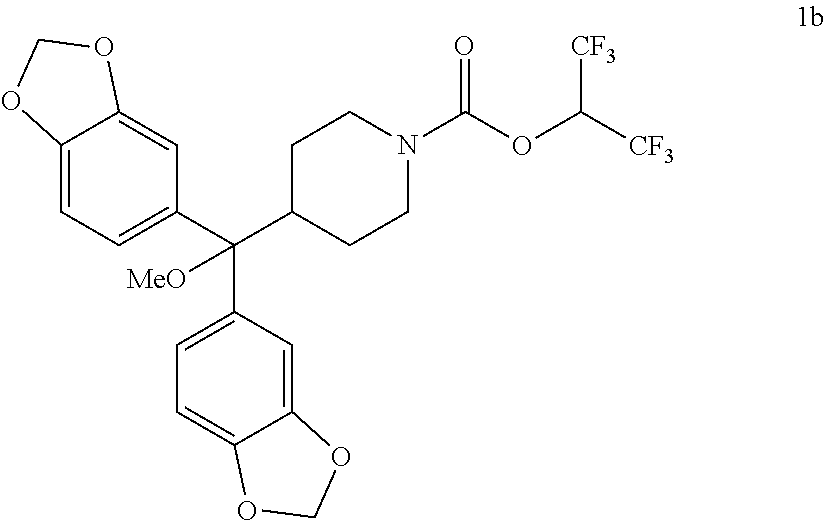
C12=CC=C(C(C3CCN(C(OC([CF3])[CF3])=O)CC3)(C3=CC=C4C(=C3)OCO4)[MeO])C=C1OCO2
